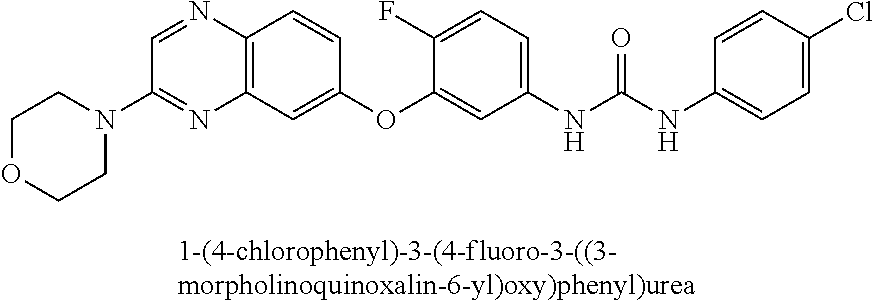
C12=C(C=C(OC3=CC(NC(NC4=CC=C(Cl)C=C4)=O)=CC=C3F)C=C1)N=C(N1CCOCC1)C=N2
